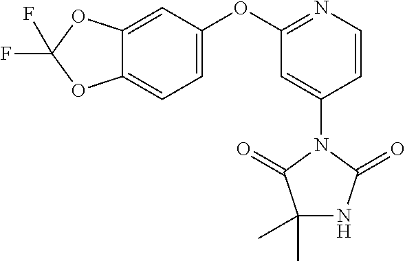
C1(C)(C)NC(=O)N(C2=CC(OC3=CC=C4C(=C3)OC(F)(F)O4)=NC=C2)C1=O
